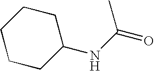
C1(NC(=O)C)CCCCC1
